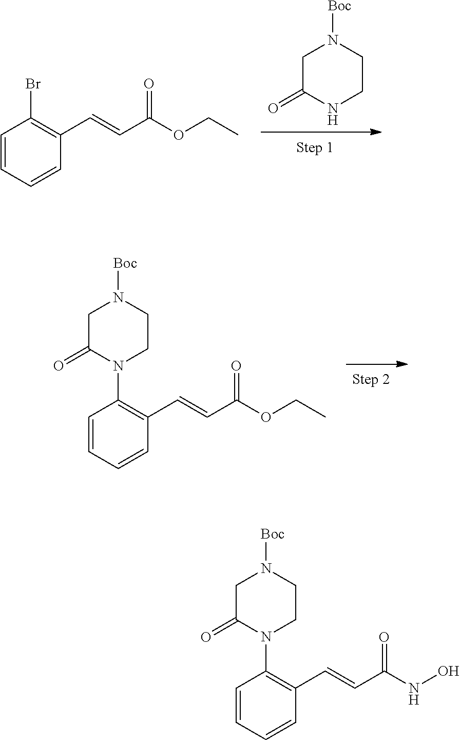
C1C(=O)NCCN1[Boc].C1(C=CC(OCC)=O)=C(Br)C=CC=C1.C1(C=CC(OCC)=O)=C(N2C(=O)CN([Boc])CC2)C=CC=C1.C1(C=CC(NO)=O)=C(N2C(=O)CN([Boc])CC2)C=CC=C1
